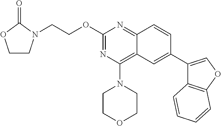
O(C1=NC(N2CCOCC2)=C2C(=N1)C=CC(C1=COC3=C1C=CC=C3)=C2)CCN1CCOC1=O
